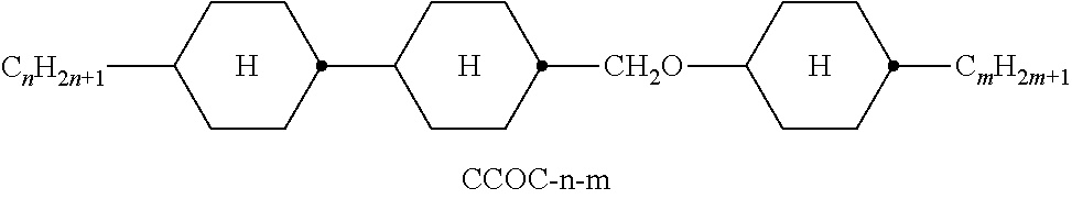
C1CC(C2CCC([CnH2n+1])CC2)CCC1[CH2O]C1CCC([CmH2m+1])CC1.[H].[H].[H]
